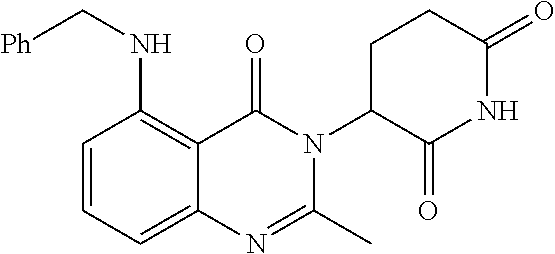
C1=CC=C2C(=C1NC[Ph])C(=O)N(C1C(=O)NC(=O)CC1)C(C)=N2
